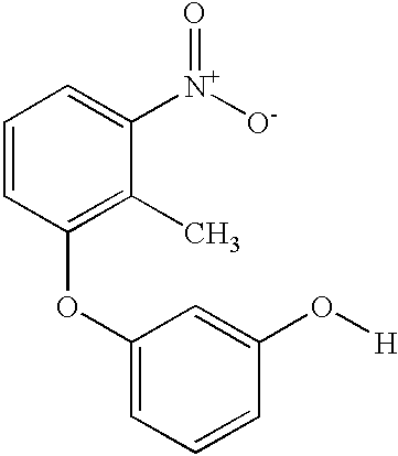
C1=CC(OC2=CC=CC(O[H])=C2)=C(C)C([N+]([O-])=O)=C1
